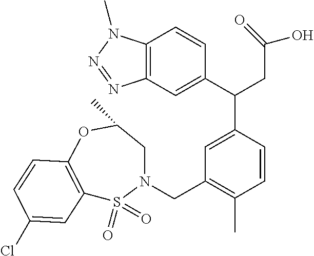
C1(C)=C(CN2S(=O)(=O)C3=C(OC(C)C2)C=CC(Cl)=C3)C=C(C(CC(O)=O)C2=CC3=C(C=C2)N(C)N=N3)C=C1
